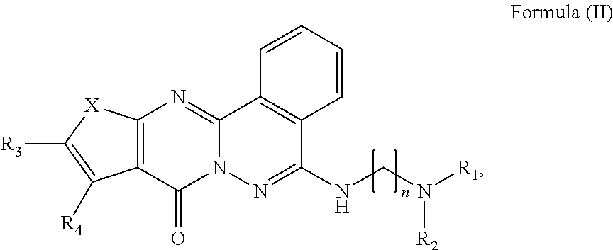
C12=C(C(=O)N3C(=N1)C1=C(C(NCN([R2])[R1])=N3)C=CC=C1)C([R4])=C([R3])[X]2
